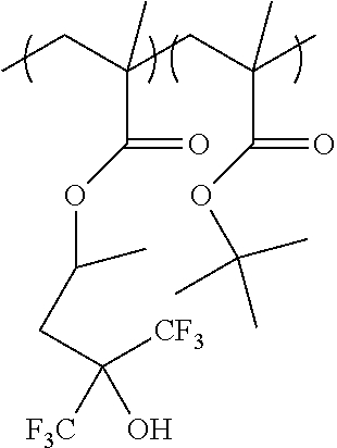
CCC(CC(C)(C)C(=O)OC(C)(C)C)(C(=O)OC(CC([CF3])([F3C])O)C)C
